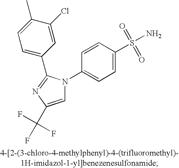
C1=C(C(F)(F)F)N=C(C2=CC=C(C)C(Cl)=C2)N1C1=CC=C(S(N)(=O)=O)C=C1
